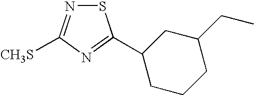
S1N=C([CH3S])N=C1C1CCCC(CC)C1
